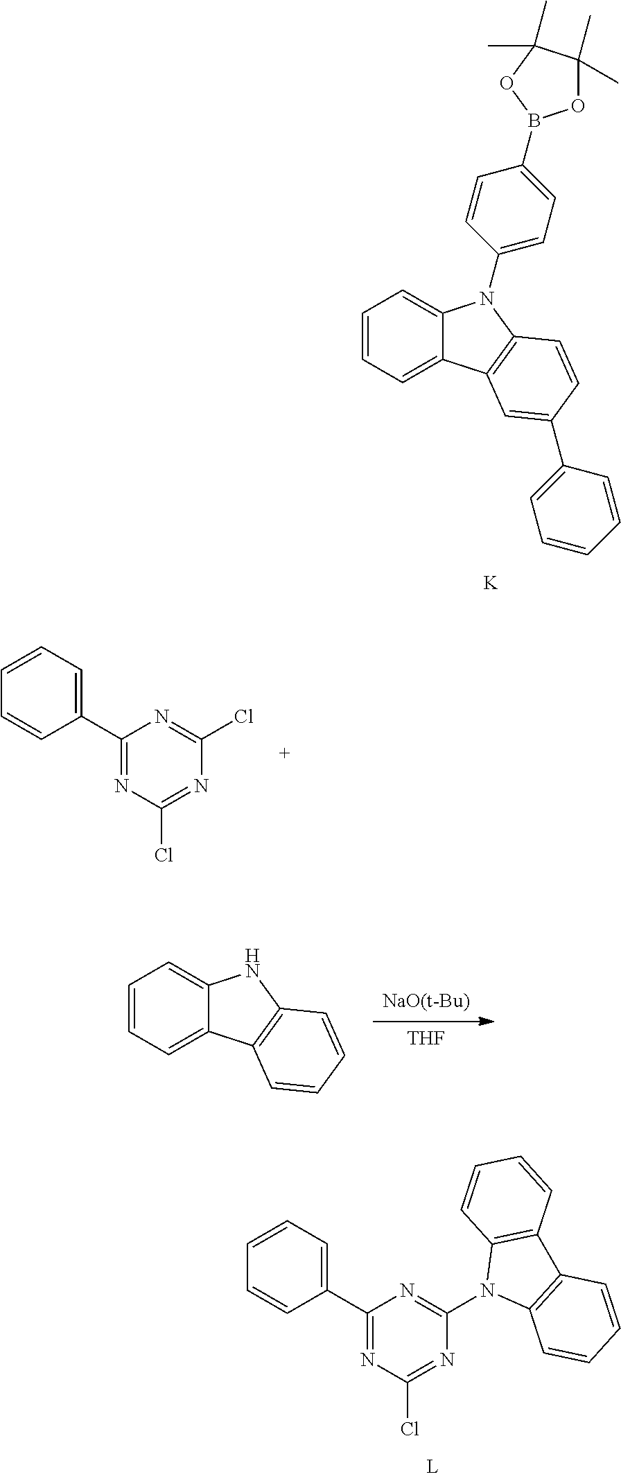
C1=CC=C2C(=C1)N(C1=CC=C(B3OC(C)(C)C(C)(C)O3)C=C1)C1=C2C=C(C2=CC=CC=C2)C=C1.[K].ClC1=NC(Cl)=NC(C2=CC=CC=C2)=N1.ClC1=NC(N2C3=C(C4=C2C=CC=C4)C=CC=C3)=NC(C2=CC=CC=C2)=N1.[NaO(t-Bu)].[THF].C1=CC=C2C(=C1)NC1=C2C=CC=C1
